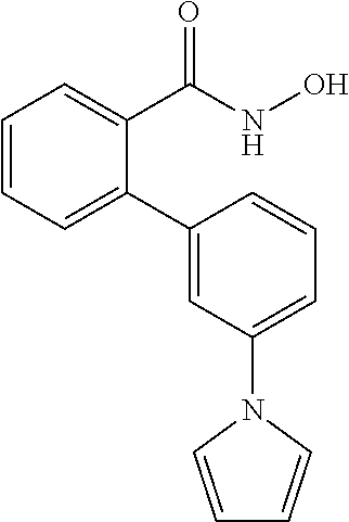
C1=CC=C(C2=CC(N3C=CC=C3)=CC=C2)C(C(=O)NO)=C1
